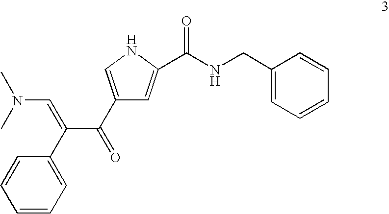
C1=CC=C(C(=CN(C)C)C(=O)C2=CNC(C(NCC3=CC=CC=C3)=O)=C2)C=C1
